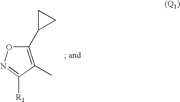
C1(C2CC2)=C(C)C([R1])=NO1
